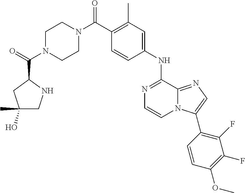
C1(C(N2CCN(C(C3CC(C)(O)CN3)=O)CC2)=O)=C(C)C=C(NC2=NC=CN3C2=NC=C3C2=C(F)C(F)=C(OC)C=C2)C=C1
